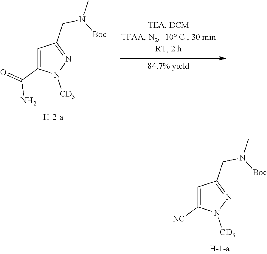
C1=C(C(=O)N)N([CD3])N=C1CN([Boc])C.C1=C([NC])N([CD3])N=C1CN([Boc])C
